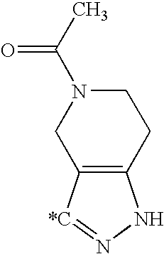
C12=C([*C]=NN1)CN(C(C)=O)CC2
